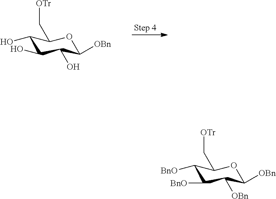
C1(O)C(O)C(O)C([OBn])OC1C[OTr].C1([BnO])C([BnO])C([OBn])C([OBn])OC1C[OTr]
